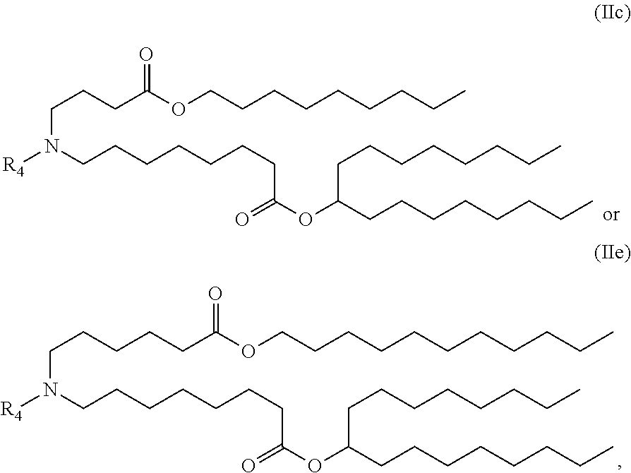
[R4]N(CCCCCCCC(OC(CCCCCCCC)CCCCCCCC)=O)CCCC(OCCCCCCCCC)=O.[R4]N(CCCCCCCC(OC(CCCCCCCC)CCCCCCCC)=O)CCCCCC(OCCCCCCCCCCC)=O
